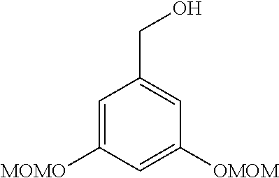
C1=C([MOMO])C=C([OMOM])C=C1CO
